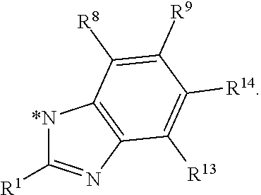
[*N]1C([R1])=NC2=C1C([R8])=C([R9])C([R14])=C2[R13]
